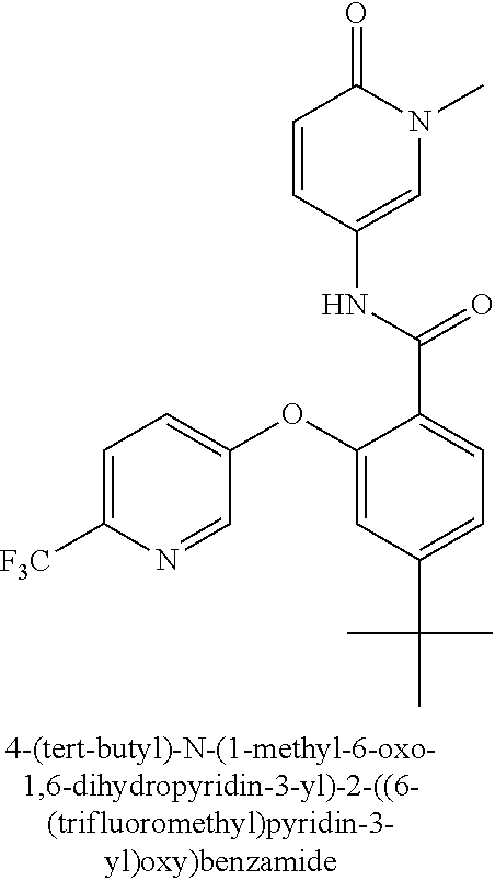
O(C1=CC(C(C)(C)C)=CC=C1C(=O)NC1=CN(C)C(=O)C=C1)C1=CC=C([F3C])N=C1
